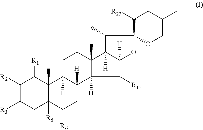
C1([R2])C([R3])CC2([R5])C(C)(C1[R1])C1([H])C([H])(CC2[R6])C2([H])C([R15])C3([H])C([H])(C2(C)CC1)C(C)C1(O3)C([R23])CC(C)CO1
